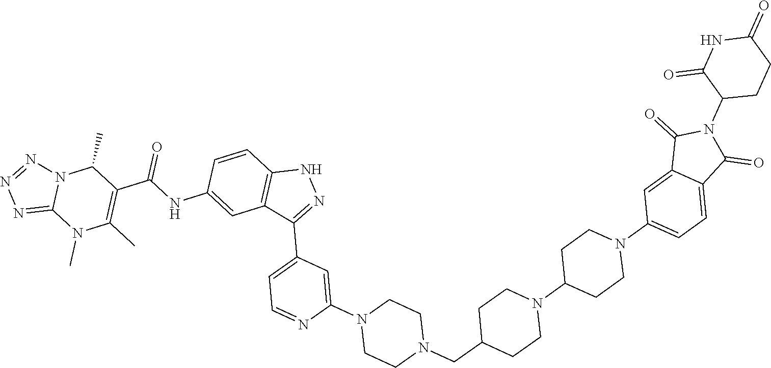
C1=C(NC(C2=C(C)N(C)C3=NN=NN3C2C)=O)C=CC2=C1C(C1=CC=NC(N3CCN(CC4CCN(C5CCN(C6=CC=C7C(=C6)C(=O)N(C6CCC(=O)NC6=O)C7=O)CC5)CC4)CC3)=C1)=NN2
